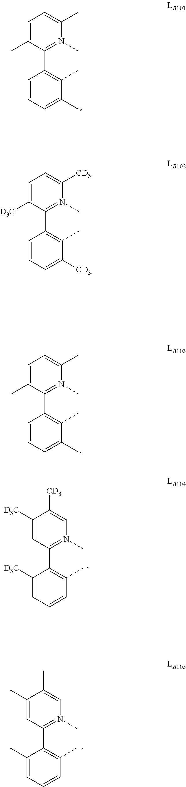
C1=C([D3C])C(C2=C(C)C([CD3])=CC=C2)=N(C)C([CD3])=C1.C1=C(C)C(C2=C(C)C(C)=CC=C2)=N(C)C(C)=C1.C1=C(C)C(C2=C(C)C(C)=CC=C2)=N(C)C(C)=C1.C1([D3C])=CC(C2=C(C)C=CC=C2[D3C])=N(C)C=C1[CD3].C1(C)=CC(C2=C(C)C=CC=C2C)=N(C)C=C1C
